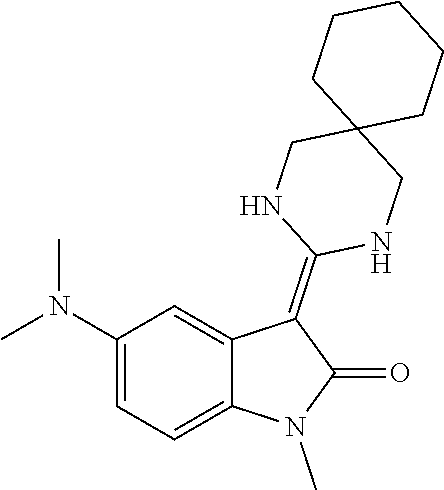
N(C1=CC=C2C(=C1)C(=C1NCC3(CN1)CCCCC3)C(=O)N2C)(C)C
